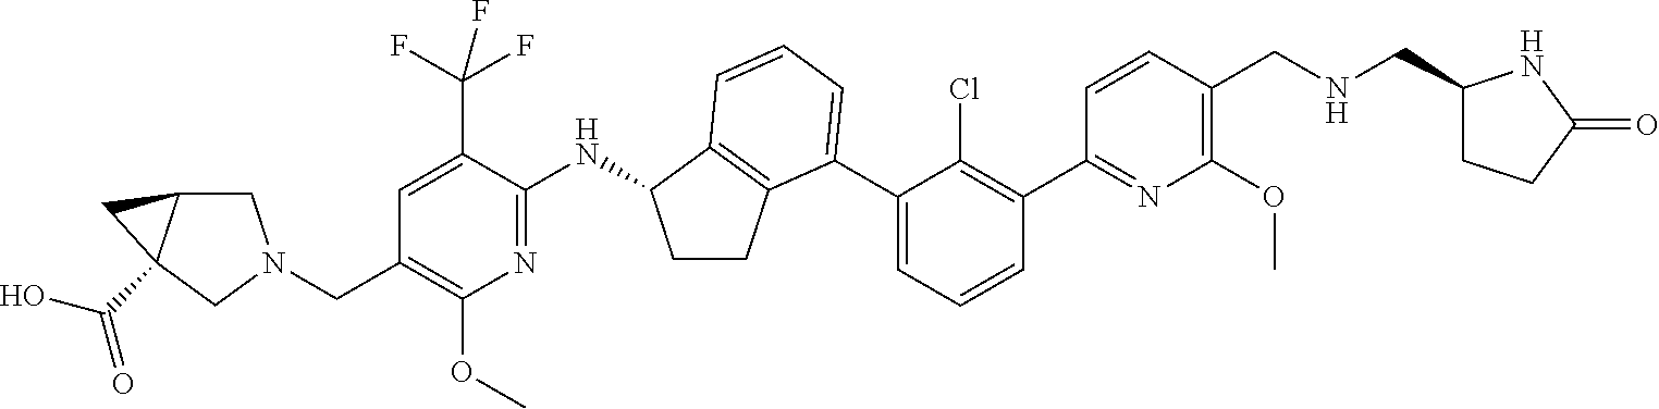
C1(C2=C(Cl)C(C3=CC=CC4=C3CCC4NC3=NC(OC)=C(CN4CC5C(C(O)=O)(C4)C5)C=C3C(F)(F)F)=CC=C2)=NC(OC)=C(CNCC2CCC(=O)N2)C=C1
